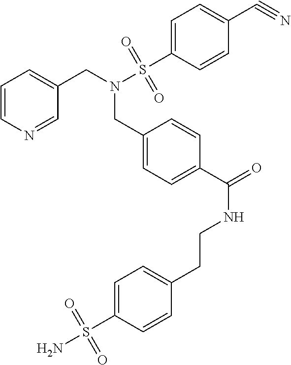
C1=CN=CC(CN(CC2=CC=C(C(NCCC3=CC=C(S(N)(=O)=O)C=C3)=O)C=C2)S(C2=CC=C(C#N)C=C2)(=O)=O)=C1
